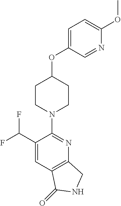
C1(C(F)F)=CC2=C(N=C1N1CCC(OC3=CC=C(OC)N=C3)CC1)CNC2=O
